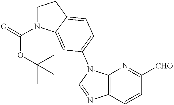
C1N(C(=O)OC(C)(C)C)C2=CC(N3C4=C(N=C3)C=CC([CHO])=N4)=CC=C2C1
